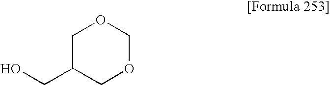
C1C(CO)COCO1
